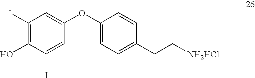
C1(I)=C(O)C(I)=CC(OC2=CC=C(CC[NH2HCl])C=C2)=C1
